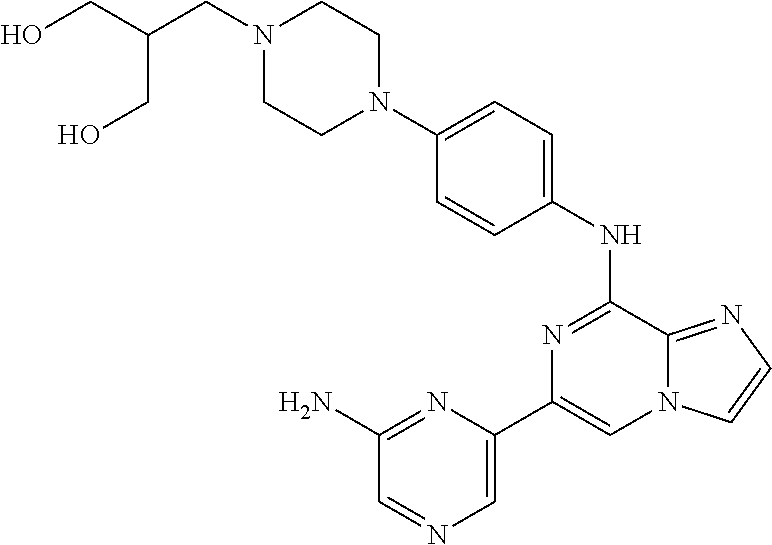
C1=C(C2=CN3C(=NC=C3)C(NC3=CC=C(N4CCN(CC(CO)CO)CC4)C=C3)=N2)N=C(N)C=N1
